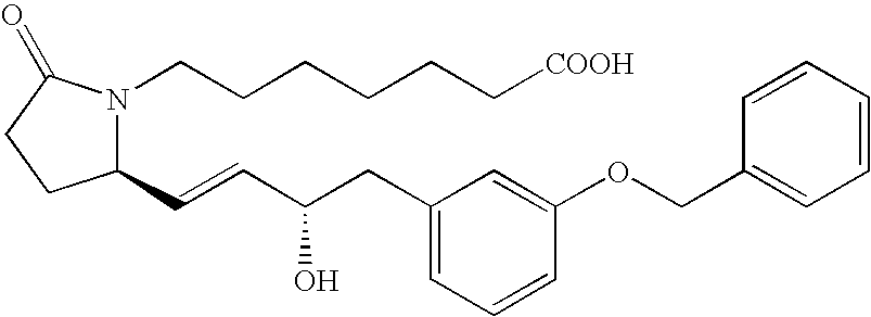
C1(C=CC(CC2=CC=CC(OCC3=CC=CC=C3)=C2)O)N(CCCCCC[COOH])C(=O)CC1
